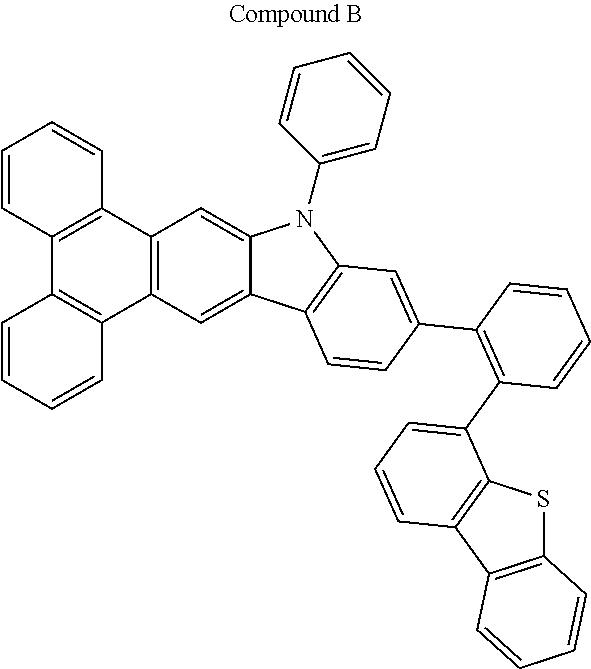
C1=CC2=C(C=C1)C1=C(C3=C2C=CC=C3)C=C2C(=C1)N(C1=CC=CC=C1)C1=C2C=CC(C2=C(C3=CC=CC4=C3SC3=C4C=CC=C3)C=CC=C2)=C1
